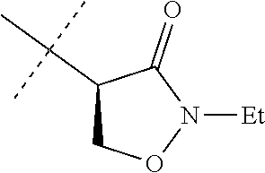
N1([Et])C(=O)C(C(C)(C)C)CO1
